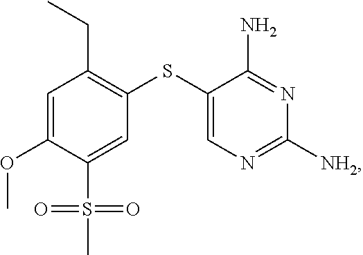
C1=C(OC)C(S(C)(=O)=O)=CC(SC2=CN=C([NH2])N=C2N)=C1CC
